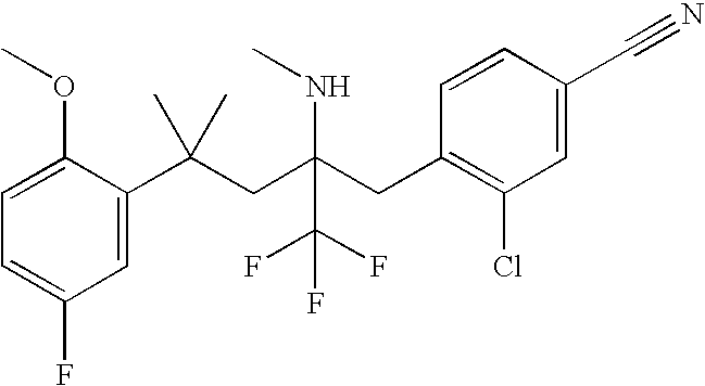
C1=C(C(CC(CC2=C(Cl)C=C(C#N)C=C2)(NC)C(F)(F)F)(C)C)C(OC)=CC=C1F
